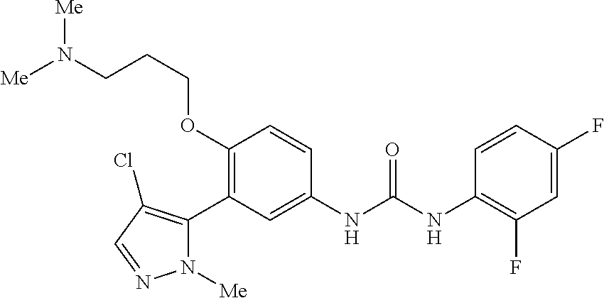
C1(OCCCN([Me])[Me])=C(C2=C(Cl)C=NN2[Me])C=C(NC(=O)NC2=C(F)C=C(F)C=C2)C=C1
